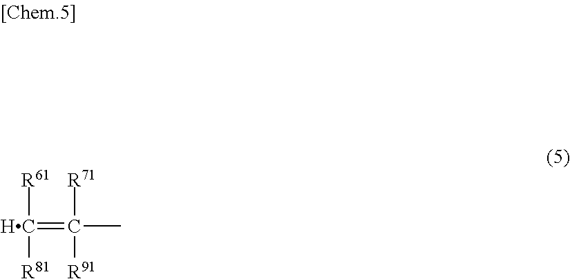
C(=C([R71])([R91])C)([R61])[R81]
